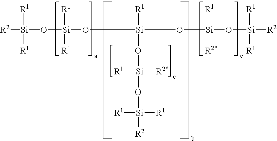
[R2][Si](O[Si]([R1])([R1])O[Si]([R1])(O[Si](O[Si]([R2])([R1])[R1])([R1])[R2*])O[Si](O[Si]([R2])([R1])[R1])([R2*])[R1])([R1])[R1]
